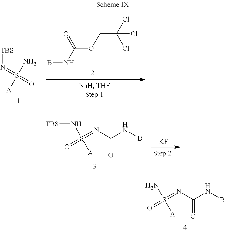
C(OCC(Cl)(Cl)Cl)(NB)=O.S([A])(N)(=N[TBS])=O.O=S(=NC(NB)=O)(N)[A].O=S(=NC(NB)=O)(N[TBS])[A].[KF]
